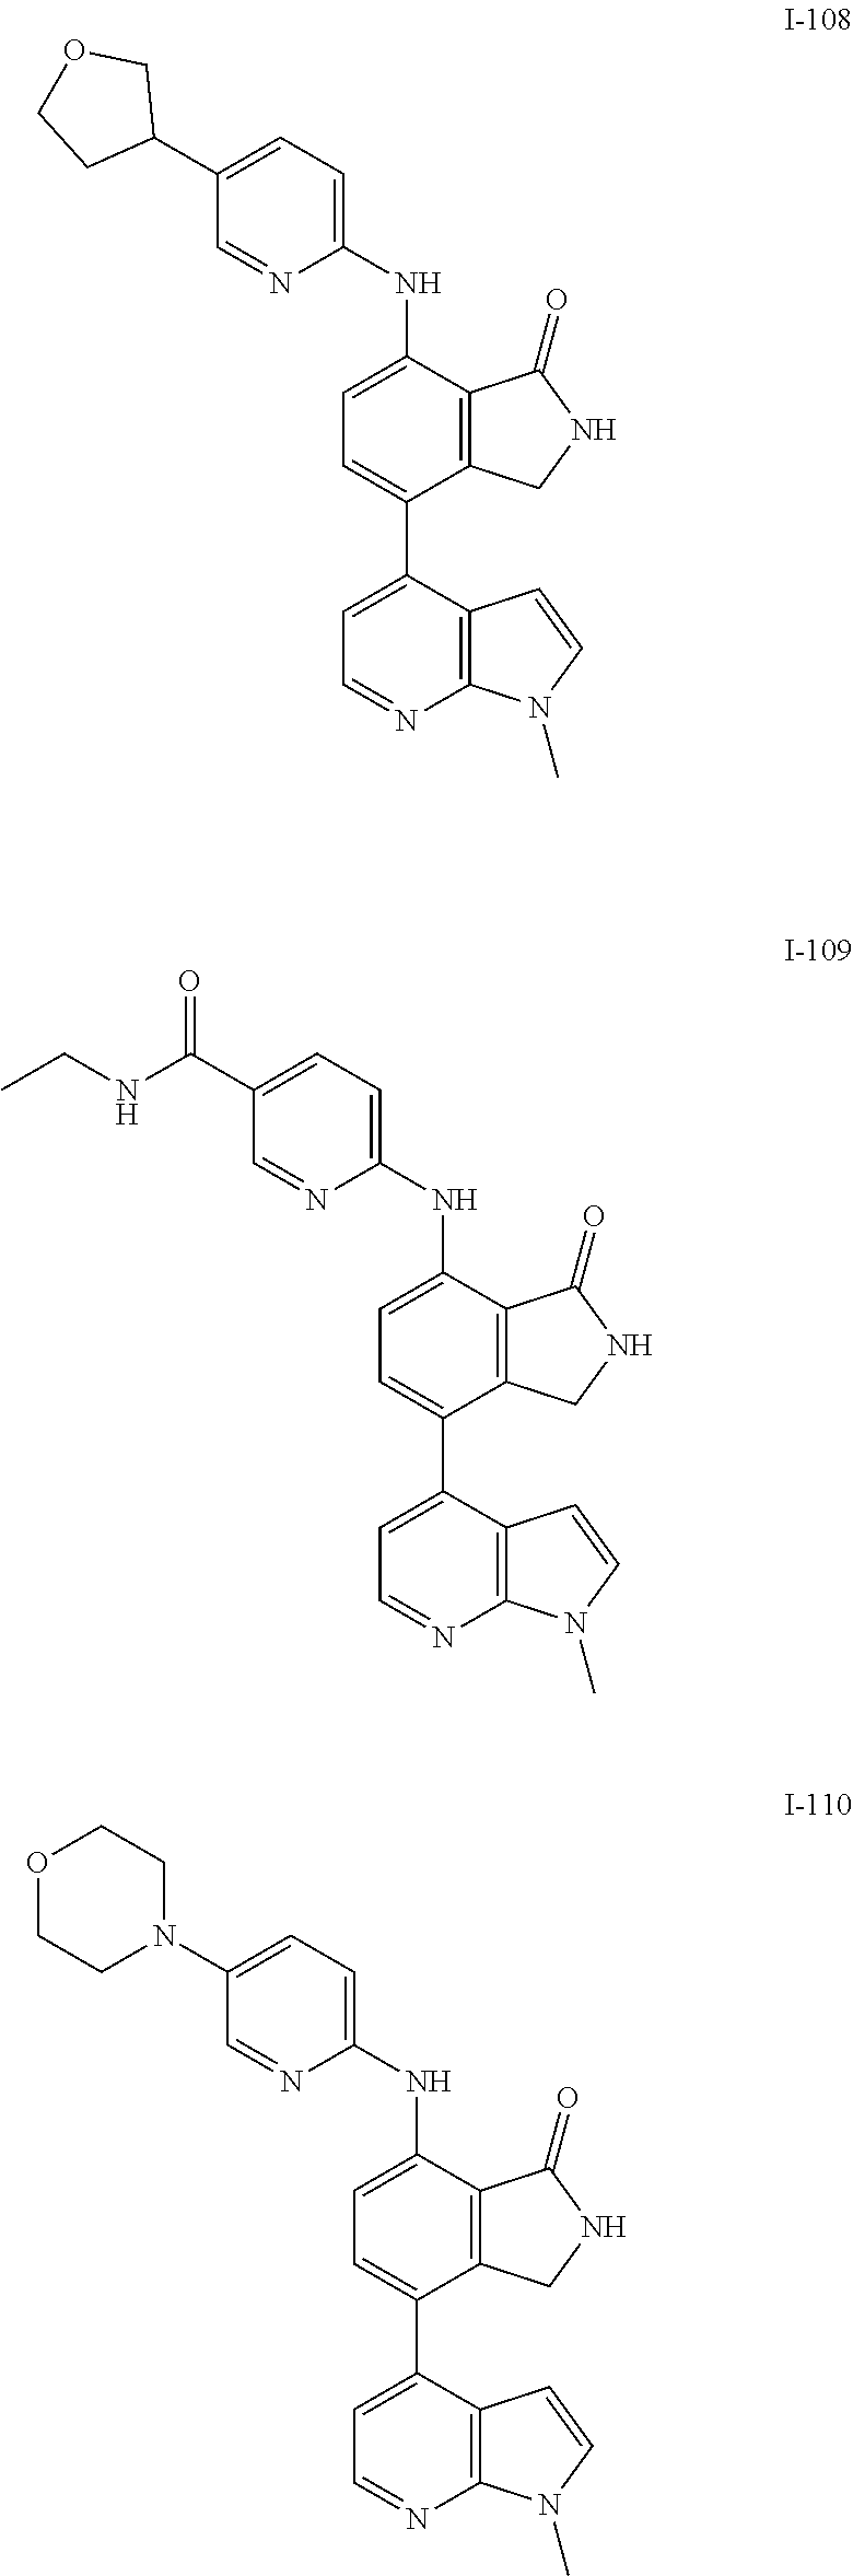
C1(C2=CC=NC3=C2C=CN3C)=CC=C(NC2=CC=C(C3COCC3)C=N2)C2=C1CNC2=O.C1(C2=CC=NC3=C2C=CN3C)=CC=C(NC2=CC=C(C(NCC)=O)C=N2)C2=C1CNC2=O.C1(C2=CC=NC3=C2C=CN3C)=CC=C(NC2=CC=C(N3CCOCC3)C=N2)C2=C1CNC2=O
